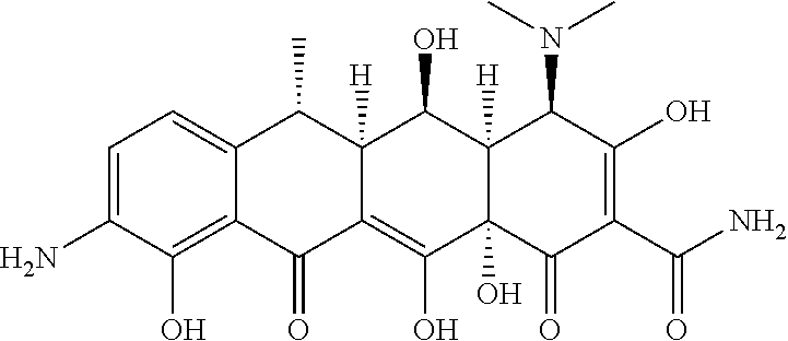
C1=C(N)C(O)=C2C(=C1)C(C)C1([H])C(=C(O)C3(O)C([H])(C1O)C(N(C)C)C(O)=C(C(N)=O)C3=O)C2=O
